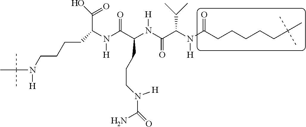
N(C(C(N(C(C(N(C(CCCCCC(C)(C)C)=O)[H])C(C)C)=O)[H])CCCN(C(=O)N)[H])=O)(C(CCCCN(C(C)(C)C)[H])C(O)=O)[H]
